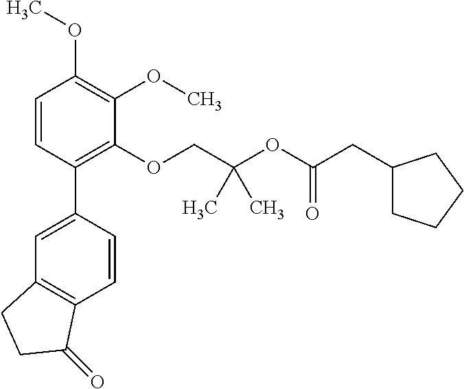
C1=CC(C2=CC3=C(C=C2)C(=O)CC3)=C(OCC(OC(CC2CCCC2)=O)(C)C)C(OC)=C1OC
